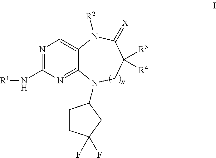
[R1]NC1=NC=C2C(=N1)N(C1CCC(F)(F)C1)CC([R3])([R4])C(=[X])N2[R2]
